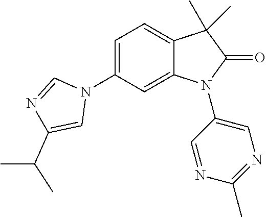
C1(N2C=NC(C(C)C)=C2)=CC=C2C(=C1)N(C1=CN=C(C)N=C1)C(=O)C2(C)C
